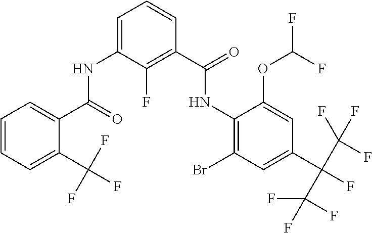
C1=C(NC(C2=CC=CC=C2C(F)(F)F)=O)C(F)=C(C(=O)NC2=C(Br)C=C(C(F)(C(F)(F)F)C(F)(F)F)C=C2OC(F)F)C=C1
